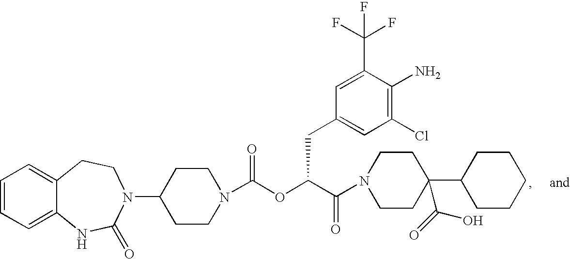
C1=CC=C2C(=C1)CCN(C1CCN(C(OC(C(=O)N3CCC(C4CCCCC4)(C(=O)O)CC3)CC3=CC(Cl)=C(N)C(C(F)(F)F)=C3)=O)CC1)C(=O)N2
